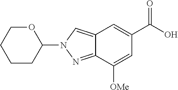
C1(N2N=C3C(=C2)C=C(C(O)=O)C=C3[OMe])OCCCC1
